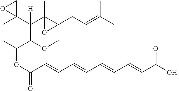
C1CC(OC(C=CC=CC=CC=CC([OH])=O)=O)C(OC)C(C2(C)C(CC=C(C)C)O2)([H])C12CO2
